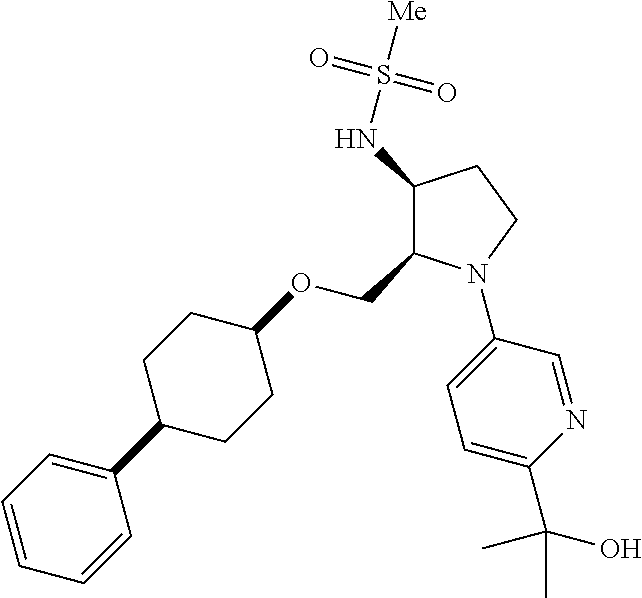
C1(NS([Me])(=O)=O)C(COC2CCC(C3=CC=CC=C3)CC2)N(C2=CC=C(C(C)(O)C)N=C2)CC1
